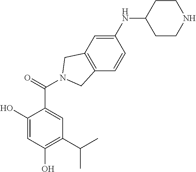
C1(O)=CC(O)=C(C(C)C)C=C1C(=O)N1CC2=C(C=CC(NC3CCNCC3)=C2)C1
